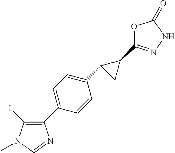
IC1=C(C2=CC=C(C3CC3C3=NNC(=O)O3)C=C2)N=CN1C
